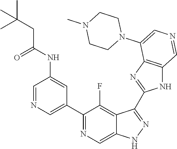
C1(C2=CN=CC(NC(CC(C)(C)C)=O)=C2)=NC=C2C(=C1F)C(C1=NC3=C(N1)C=NC=C3N1CCN(C)CC1)=NN2
